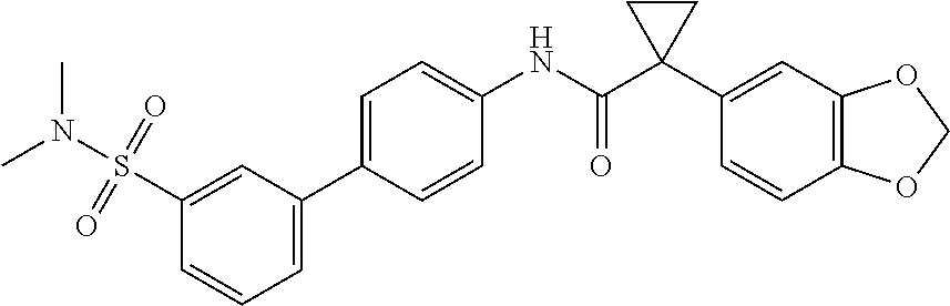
C1=CC(C2=CC=CC(S(N(C)C)(=O)=O)=C2)=CC=C1NC(C1(C2=CC3=C(C=C2)OCO3)CC1)=O
